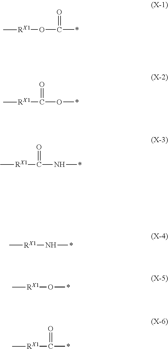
[RX1](OC(*)=O)C.[RX1](C(O*)=O)C.[RX1](C(N*)=O)C.[RX1](N*)C.[RX1](O*)C.[RX1](C(*)=O)C
